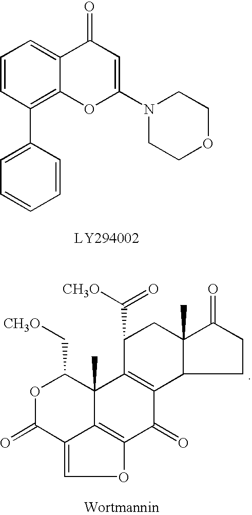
C1=CC(C2=CC=CC=C2)=C2C(=C1)C(=O)C=C(N1CCOCC1)O2.O1C(=O)C2=COC3=C2C(C)(C1C[CH3O])C1=C(C3=O)C2C(C)(CC1C([CH3O])=O)C(=O)CC2
